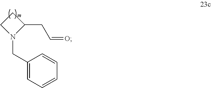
C1CN(CC2=CC=CC=C2)C1CC=O
